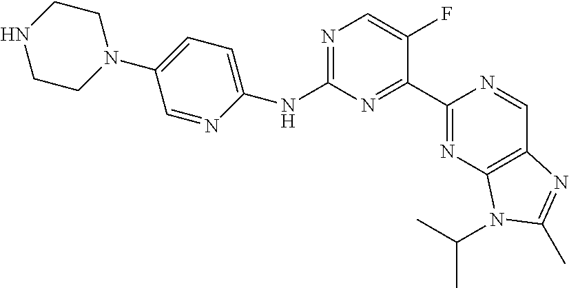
C1(NC2=CC=C(N3CCNCC3)C=N2)=NC=C(F)C(C2=NC3=C(C=N2)N=C(C)N3C(C)C)=N1
